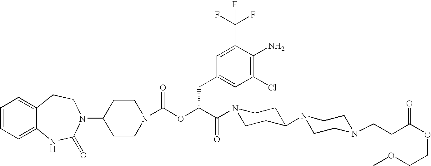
C12=CC=CC=C1NC(=O)N(C1CCN(C(OC(C(=O)N3CCC(N4CCN(CCC(OCCOC)=O)CC4)CC3)CC3=CC(Cl)=C(N)C(C(F)(F)F)=C3)=O)CC1)CC2
